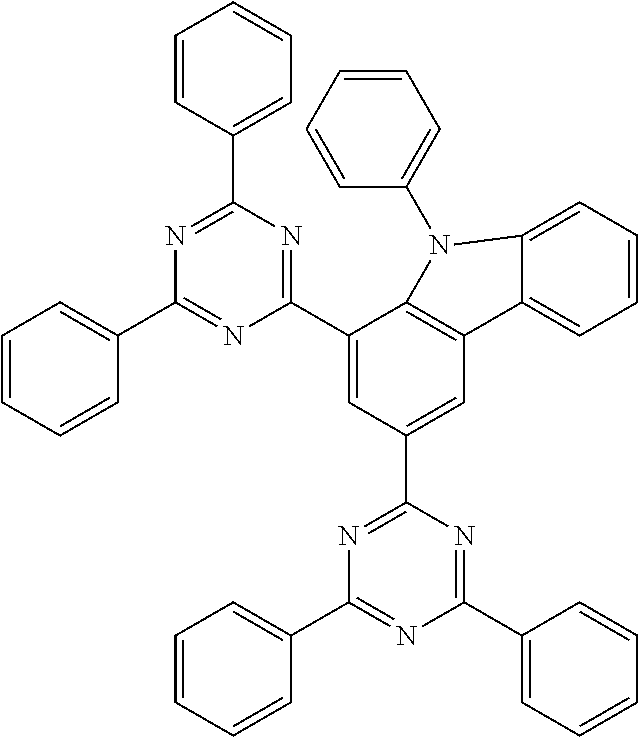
C1(C2=NC(C3=CC=CC=C3)=NC(C3=CC=CC=C3)=N2)=CC(C2=NC(C3=CC=CC=C3)=NC(C3=CC=CC=C3)=N2)=CC2=C1N(C1=CC=CC=C1)C1=CC=CC=C21
